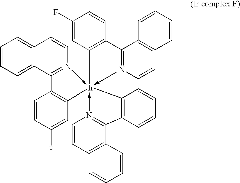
C1=CC=C2C(=C1)C=CN1->[Ir]34(-N5=C(C6=C3C=C(F)C=C6)C3=C(C=C5)C=CC=C3)(-N3=C(C5=C4C=CC=C5)C4=C(C=C3)C=CC=C4)C3=C(C=12)C=CC(F)=C3
